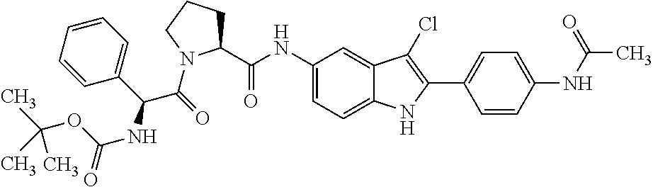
C1(NC(C2CCCN2C(=O)C(NC(OC(C)(C)C)=O)C2=CC=CC=C2)=O)=CC=C2C(=C1)C(Cl)=C(C1=CC=C(NC(C)=O)C=C1)N2
